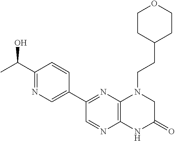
C1(C2=NC3=C(N=C2)NC(=O)CN3CCC2CCOCC2)=CN=C(C(O)C)C=C1
